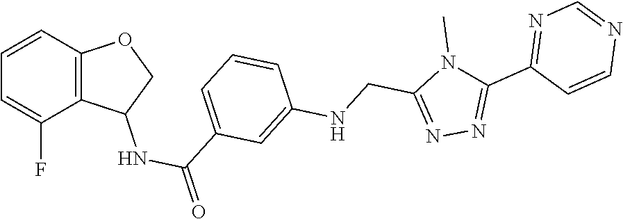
N1=C(CNC2=CC(C(NC3C4=C(C=CC=C4F)OC3)=O)=CC=C2)N(C)C(C2=NC=NC=C2)=N1
